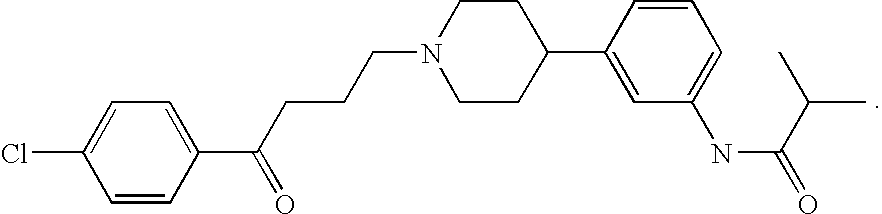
ClC1=CC=C(C(CCCN2CCC(C3=CC(NC(C(C)C)=O)=CC=C3)CC2)=O)C=C1
